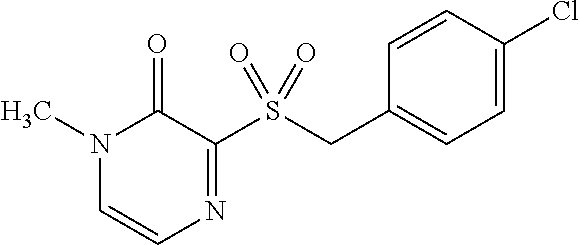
N1(C)C=CN=C(S(CC2=CC=C(Cl)C=C2)(=O)=O)C1=O
